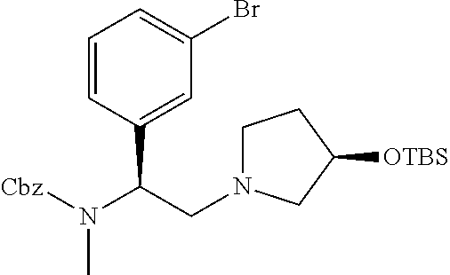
C1=CC(C(N([Cbz])C)CN2CCC([OTBS])C2)=CC(Br)=C1
